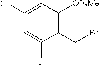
C1=C(Cl)C=C(F)C(CBr)=C1[CO2Me]
